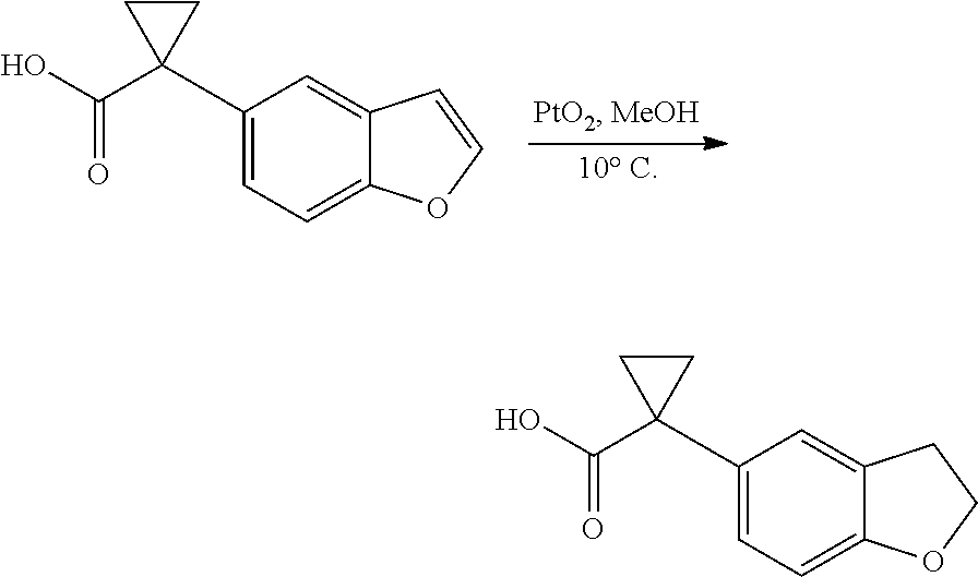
C1(C2(C(=O)O)CC2)=CC=C2C(=C1)C=CO2.C1(C2(C(=O)O)CC2)=CC=C2C(=C1)CCO2
